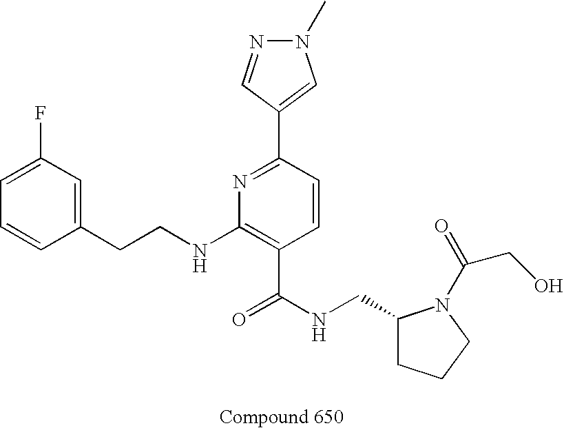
C1=CC(CCNC2=C(C(NCC3CCCN3C(=O)CO)=O)C=CC(C3=CN(C)N=C3)=N2)=CC(F)=C1
